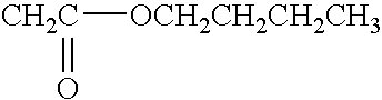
[CH2C]([OCH2CH2CH2CH3])=O
